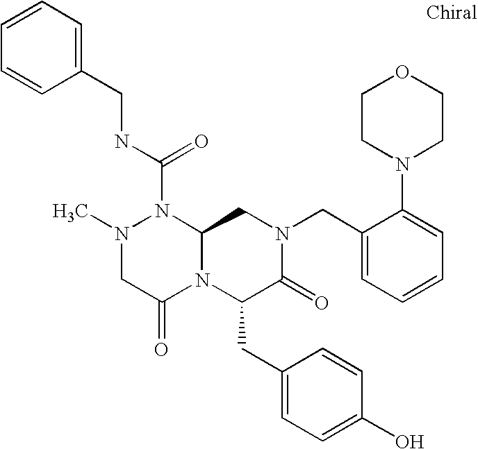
N1(C(NCC2=CC=CC=C2)=O)N(C)CC(=O)N2C1CN(CC1=CC=CC=C1N1CCOCC1)C(=O)C2CC1=CC=C(O)C=C1
